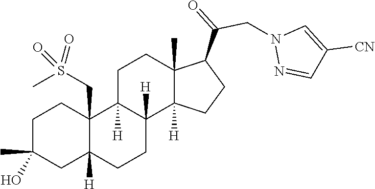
C1C2([H])C(CS(=O)(C)=O)(CCC1(C)O)C1([H])CCC3(C)C(C(=O)CN4N=CC([CN])=C4)CCC3([H])C1([H])CC2
